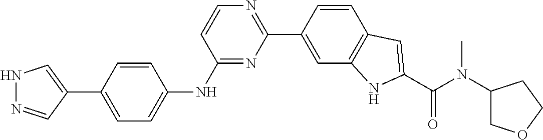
C1=CC(C2=NC=CC(NC3=CC=C(C4=CNN=C4)C=C3)=N2)=CC2=C1C=C(C(N(C1COCC1)C)=O)N2
